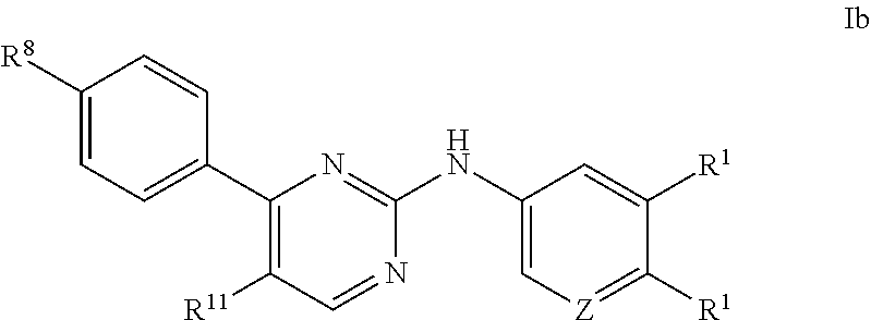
C1([R8])=CC=C(C2=C([R11])C=NC(NC3=C[Z]=C([R1])C([R1])=C3)=N2)C=C1
